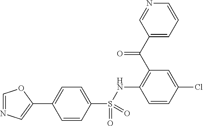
C1=NC=C(C2=CC=C(S(=O)(=O)NC3=C(C(=O)C4=CC=CN=C4)C=C(Cl)C=C3)C=C2)O1
